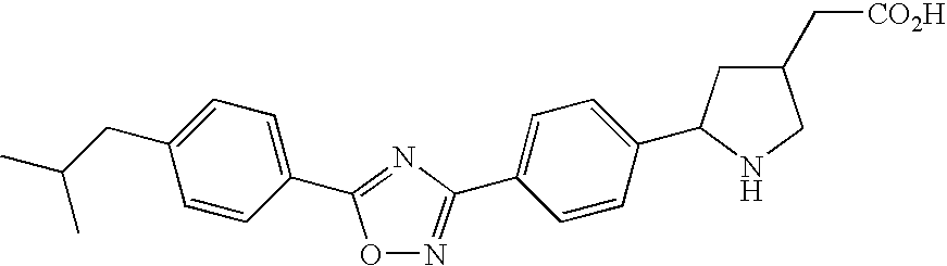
C1=CC(C2CC(C[CO2H])CN2)=CC=C1C1=NOC(C2=CC=C(CC(C)C)C=C2)=N1
